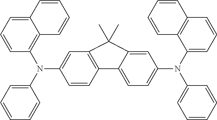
C1(N(C2=CC=CC=C2)C2=C3C(=CC=C2)C=CC=C3)=CC2=C(C=C1)C1=CC=C(N(C3=CC=CC4=C3C=CC=C4)C3=CC=CC=C3)C=C1C2(C)C
